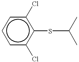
c1(SC(C)C)c(Cl)cccc1Cl
